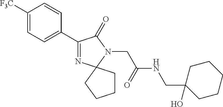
C1([F3C])=CC=C(C2=NC3(N(CC(NCC4(O)CCCCC4)=O)C2=O)CCCC3)C=C1
